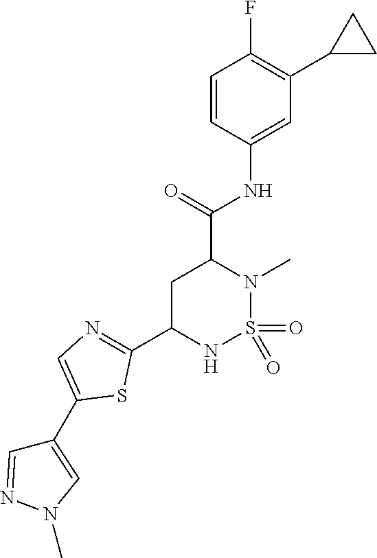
C1C(C2=NC=C(C3=CN(C)N=C3)S2)NS(=O)(=O)N(C)C1C(NC1=CC(C2CC2)=C(F)C=C1)=O
